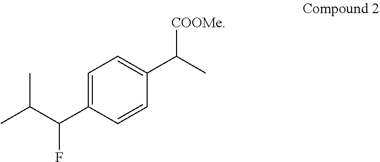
C1=C(C(C(C)C)F)C=CC(C([COOMe])C)=C1
